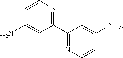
C1(C2=NC=CC(N)=C2)=NC=CC([NH2])=C1
